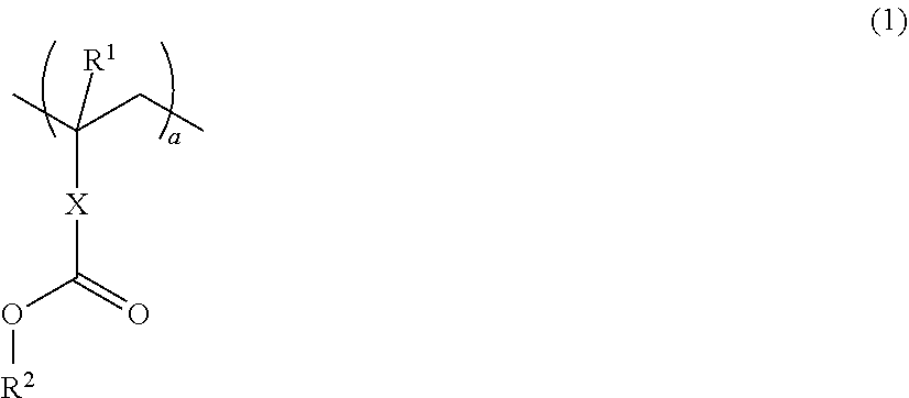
[X](C(=O)O[R2])C(CC)(C)[R1]
